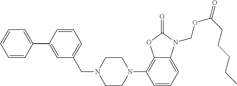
C1=CC(C2=CC(CN3CCN(C4=C5C(=CC=C4)N(COC(=O)CCCCC)C(=O)O5)CC3)=CC=C2)=CC=C1
